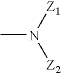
CN([Z1])[Z2]
